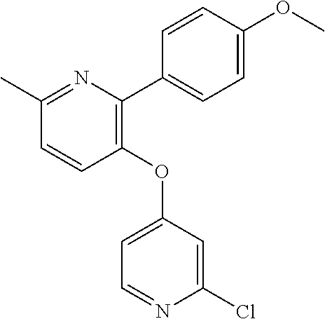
C1=CC(OC2=CC=NC(Cl)=C2)=C(C2=CC=C(OC)C=C2)N=C1C
